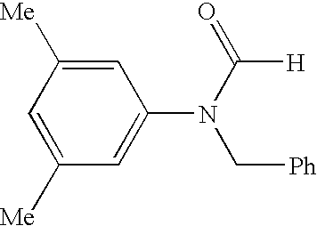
C1=C([Me])C=C(N(C[Ph])C([H])=O)C=C1[Me]
